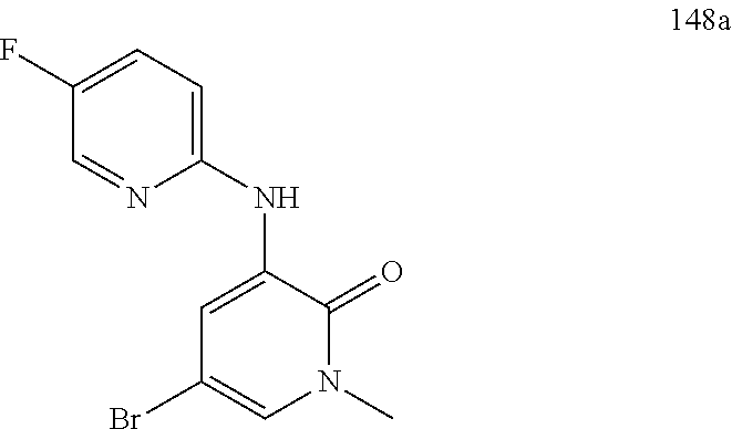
BrC1=CN(C)C(=O)C(NC2=CC=C(F)C=N2)=C1
